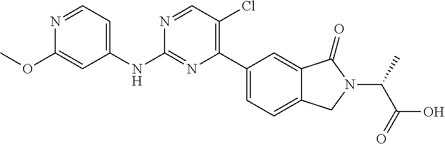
C1(NC2=NC(C3=CC=C4C(=C3)C(=O)N(C(C(O)=O)C)C4)=C(Cl)C=N2)=CC=NC(OC)=C1
